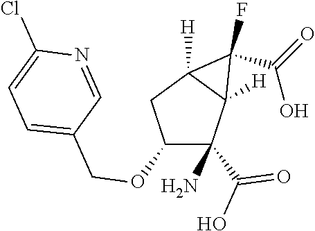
C1(OCC2=CC=C(Cl)N=C2)C(C(O)=O)(N)C2([H])C([H])(C1)C2(F)C(O)=O
